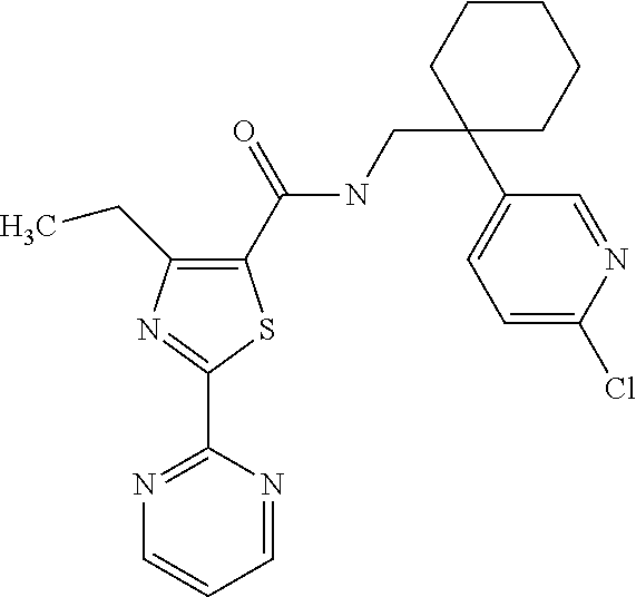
C1(C(NCC2(C3=CC=C(Cl)N=C3)CCCCC2)=O)=C(CC)N=C(C2=NC=CC=N2)S1
